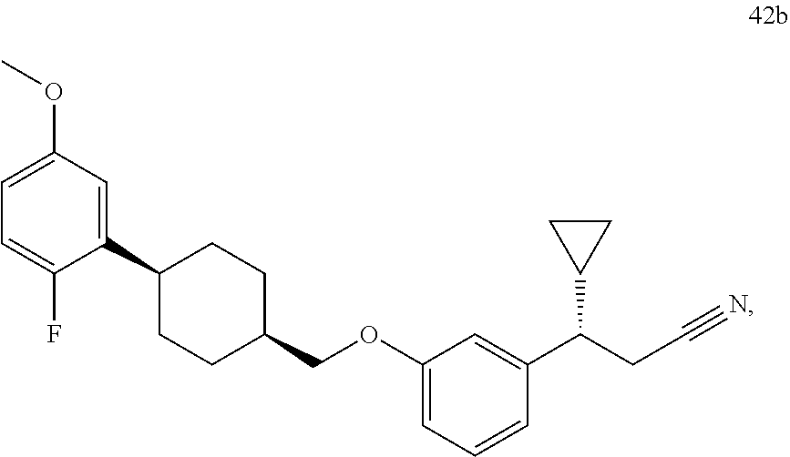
C1CC(COC2=CC=CC(C(CC#N)C3CC3)=C2)CCC1C1=CC(OC)=CC=C1F
